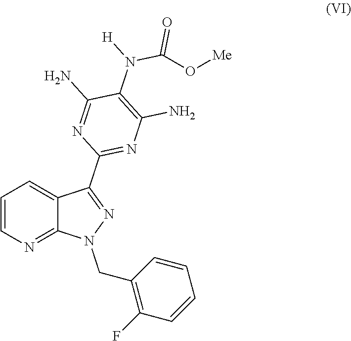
C1=CN=C2C(=C1)C(C1=NC(N)=C(N(C(O[Me])=O)[H])C(N)=N1)=NN2CC1=C(F)C=CC=C1
